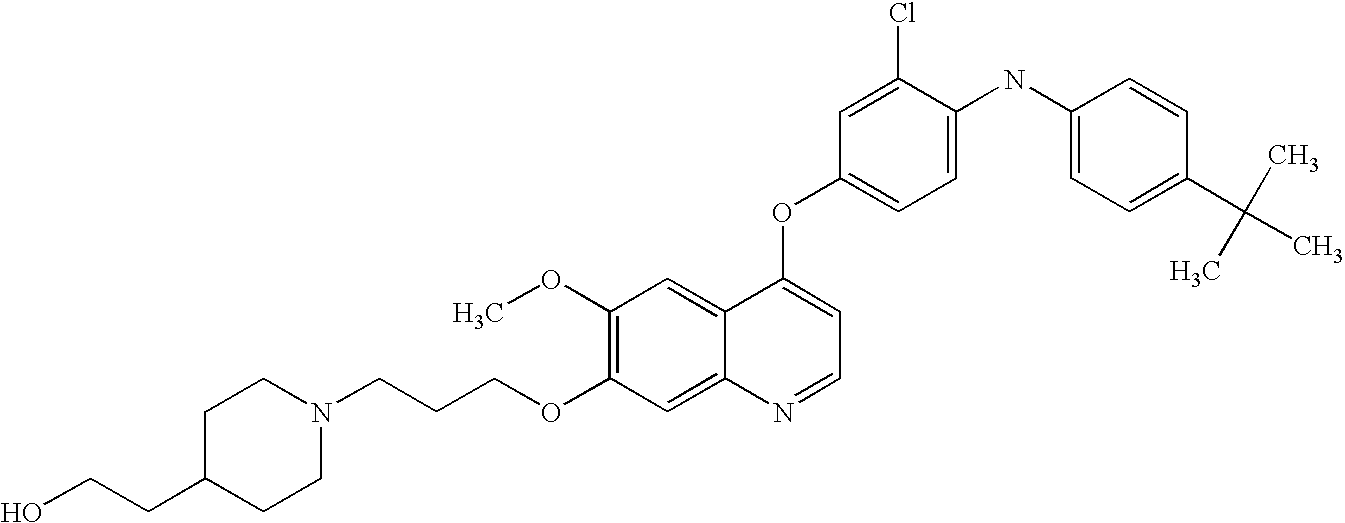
C1(Cl)=CC(OC2=CC=NC3=CC(OCCCN4CCC(CCO)CC4)=C(OC)C=C23)=CC=C1NC1=CC=C(C(C)(C)C)C=C1
